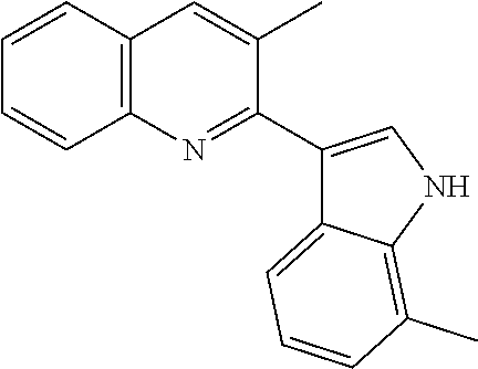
C12=C(C=CC=C1)C=C(C)C(C1=CNC3=C(C)C=CC=C13)=N2
